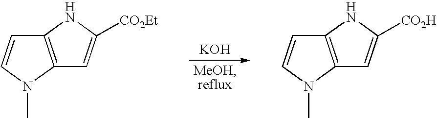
C12=C(N(C)C=C1)C=C([CO2Et])N2.[KOH].C12=C(N(C)C=C1)C=C([CO2H])N2
